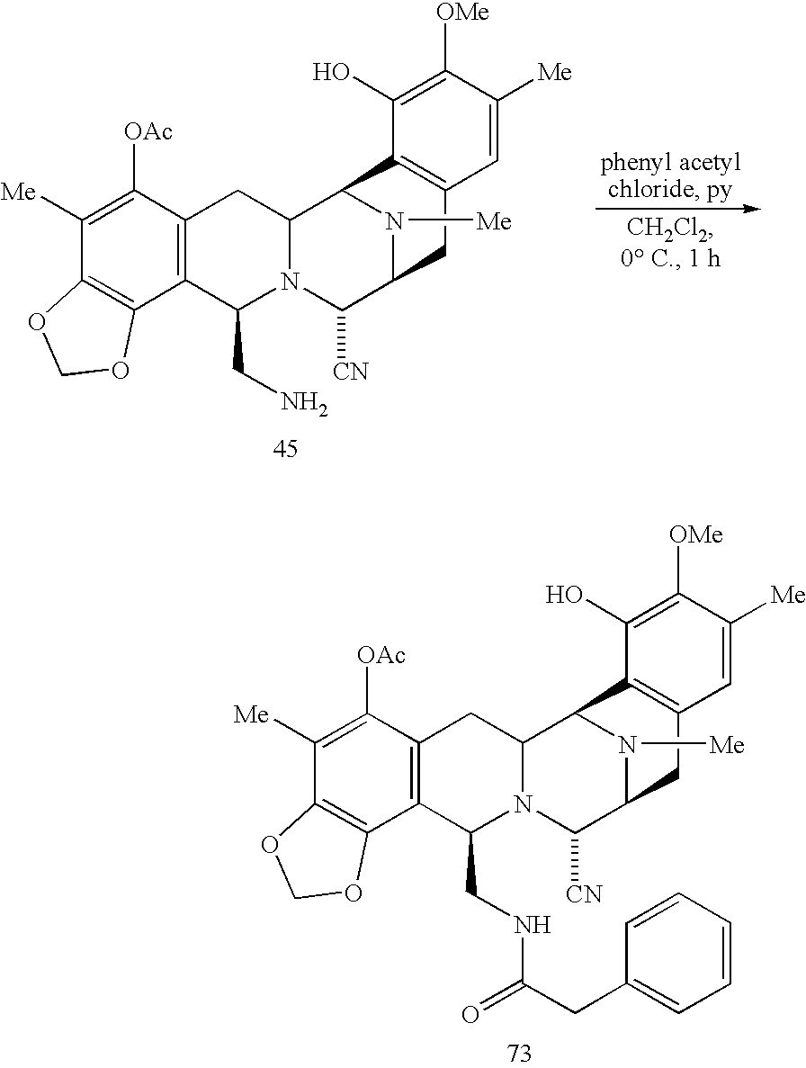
C1([OAc])=C([Me])C2=C(C3=C1CC1N(C3CN)C([CN])C3N([Me])C1C1=C(C=C([Me])C([OMe])=C1O)C3)OCO2.C1([OAc])=C([Me])C2=C(C3=C1CC1N(C3CNC(=O)CC3=CC=CC=C3)C([CN])C3N([Me])C1C1=C(C=C([Me])C([OMe])=C1O)C3)OCO2
